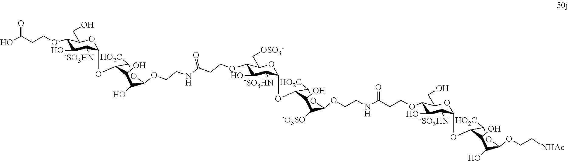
OC(CCOC1C(O)C([-SO3HN])C(OC2C([HO2C])OC(OCCNC(CCOC3C(O)C([-SO3HN])C(OC4C([HO2C])OC(OCCNC(CCOC5C(O)C([-SO3HN])C(OC6C([HO2C])OC(OCC[NHAc])C(O)C6O)OC5CO)=O)C([-O3SO])C4O)OC3C[OSO3-])=O)C(O)C2O)OC1CO)=O
